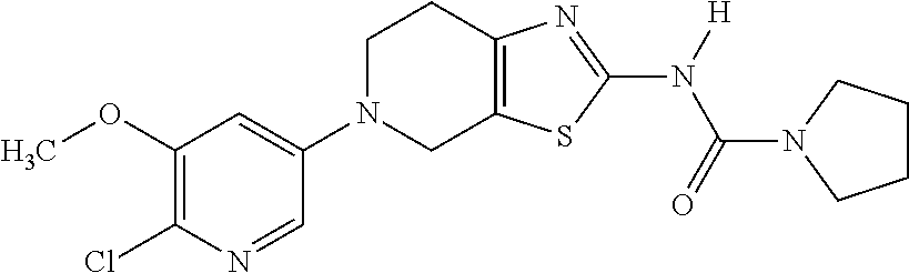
C1(OC)=C(Cl)N=CC(N2CC3=C(CC2)N=C(N([H])C(=O)N2CCCC2)S3)=C1
